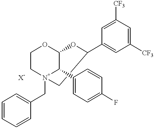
C1=C(C2C3OCC[N+]2(CC2=CC=CC=C2)CC(C2=CC([CF3])=CC([CF3])=C2)O3)C=CC(F)=C1.[X-]
